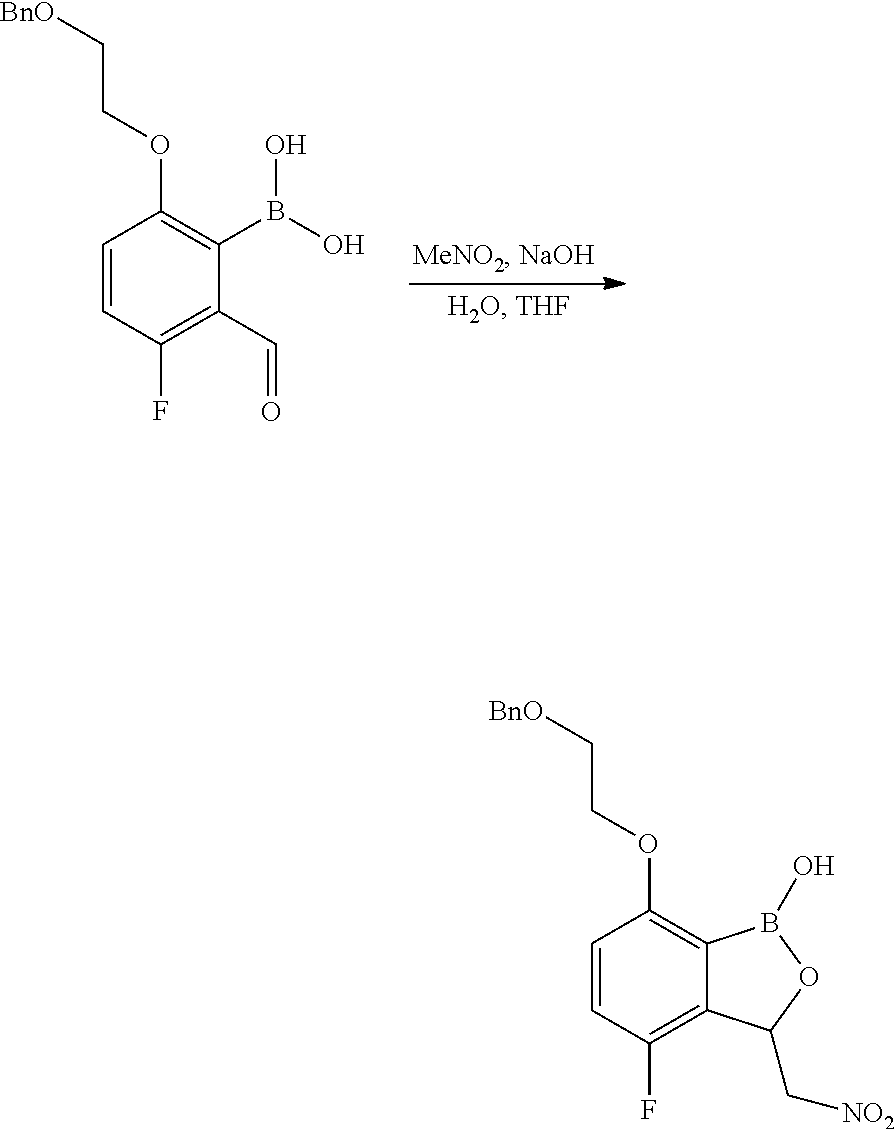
C1=CC(F)=C(C=O)C(B(O)O)=C1OCC[BnO].C1=CC(F)=C2C(=C1OCC[BnO])B(O)OC2C[NO2]
